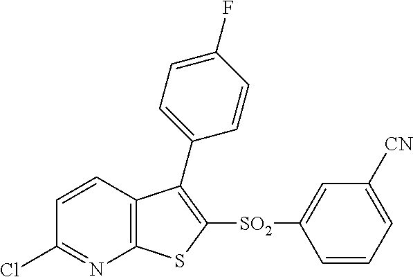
C1=CC2=C(N=C1Cl)SC([SO2]C1=CC([CN])=CC=C1)=C2C1=CC=C(F)C=C1
